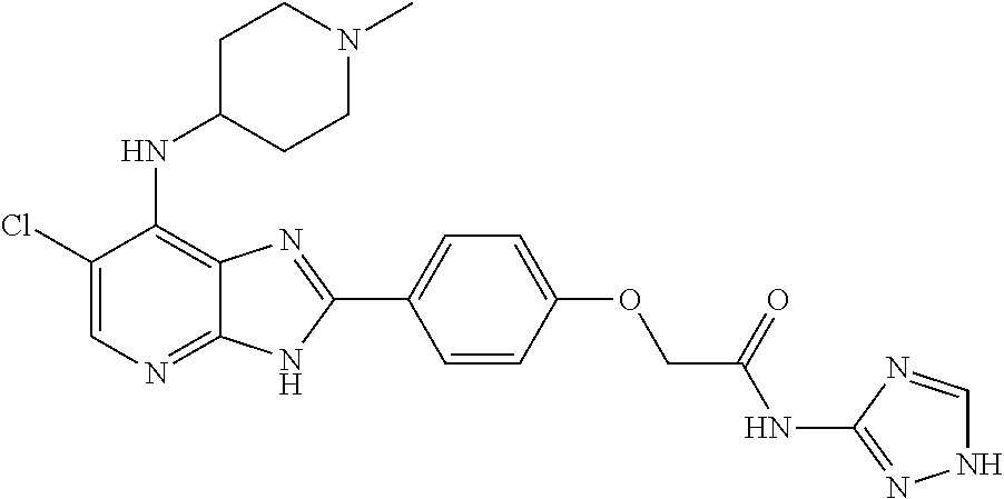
C1(Cl)=CN=C2C(=C1NC1CCN(C)CC1)N=C(C1=CC=C(OCC(NC3=NNC=N3)=O)C=C1)N2
